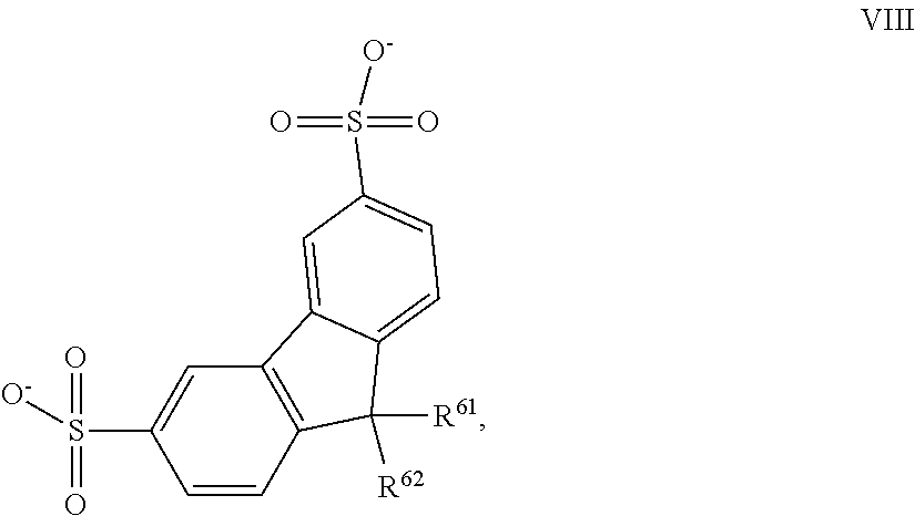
C1=CC2=C(C=C1S(=O)(=O)[O-])C1=CC(S(=O)(=O)[O-])=CC=C1C2([R61])[R62]
